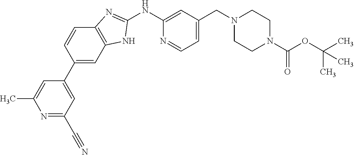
N1=C(C#N)C=C(C2=CC3=C(C=C2)N=C(NC2=CC(CN4CCN(C(OC(C)(C)C)=O)CC4)=CC=N2)N3)C=C1C
